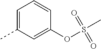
C1=C(C)C=C(OS(=O)(=O)C)C=C1
